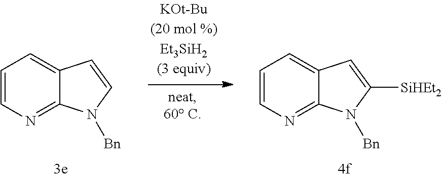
C1=CN=C2C(=C1)C=C([SiHEt2])N2[Bn].C1=CN=C2C(=C1)C=CN2[Bn]
